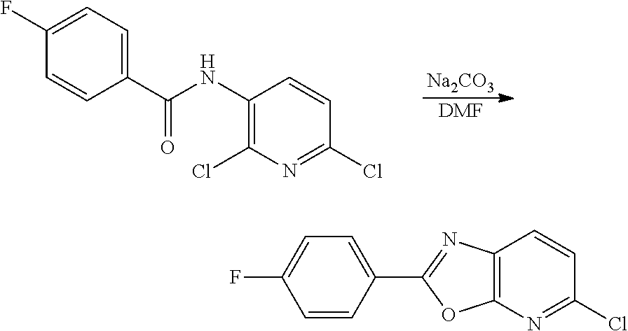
C1(NC(C2=CC=C(F)C=C2)=O)=C(Cl)N=C(Cl)C=C1.[Na2CO3].[DMF].C12=C(N=C(Cl)C=C1)OC(C1=CC=C(F)C=C1)=N2
